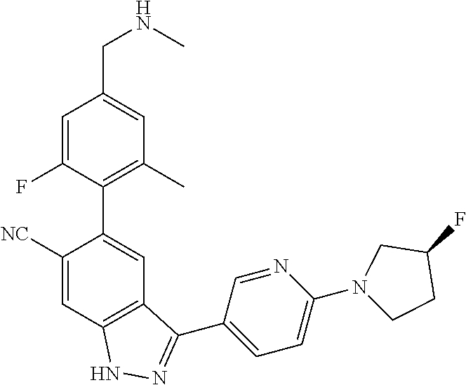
C1([NC])=CC2=C(C=C1C1=C(C)C=C(CNC)C=C1F)C(C1=CC=C(N3CCC(F)C3)N=C1)=NN2
